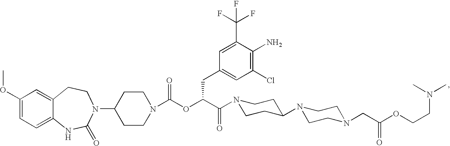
C1(OC)=CC=C2C(=C1)CCN(C1CCN(C(OC(C(=O)N3CCC(N4CCN(CC(OCCN(C)C)=O)CC4)CC3)CC3=CC(Cl)=C(N)C(C(F)(F)F)=C3)=O)CC1)C(=O)N2
